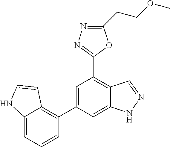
C1=C(C2=C3C(=CC=C2)NC=C3)C=C2C(=C1C1=NN=C(CCOC)O1)C=NN2
